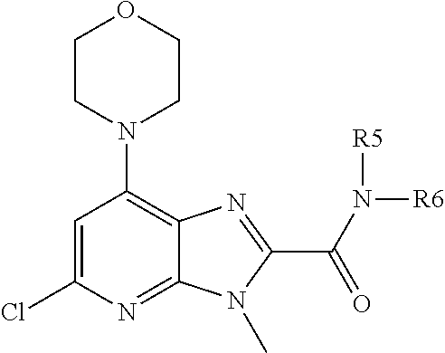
C1=C(Cl)N=C2C(=C1N1CCOCC1)N=C(C(N([R6])[R5])=O)N2C
